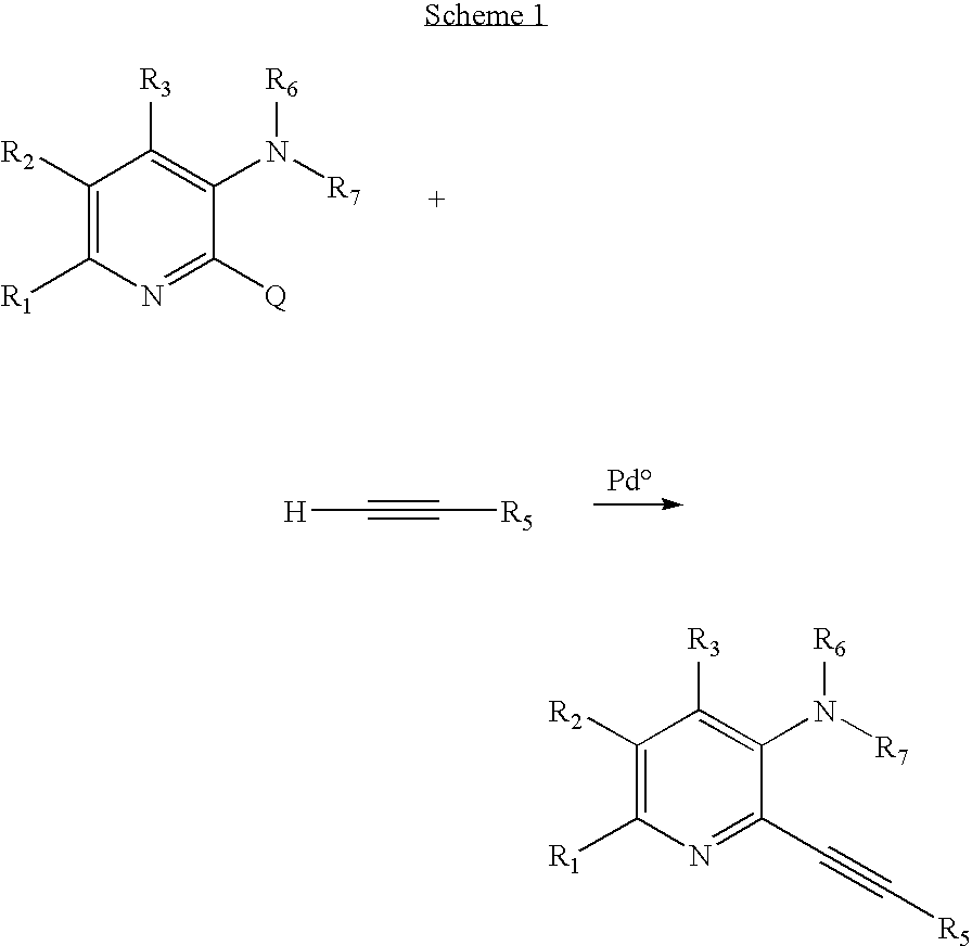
C1([R2])=C([R1])N=C([Q])C(N([R7])[R6])=C1[R3].[H]C#C[R5].C1([R2])=C([R1])N=C(C#C[R5])C(N([R7])[R6])=C1[R3]
